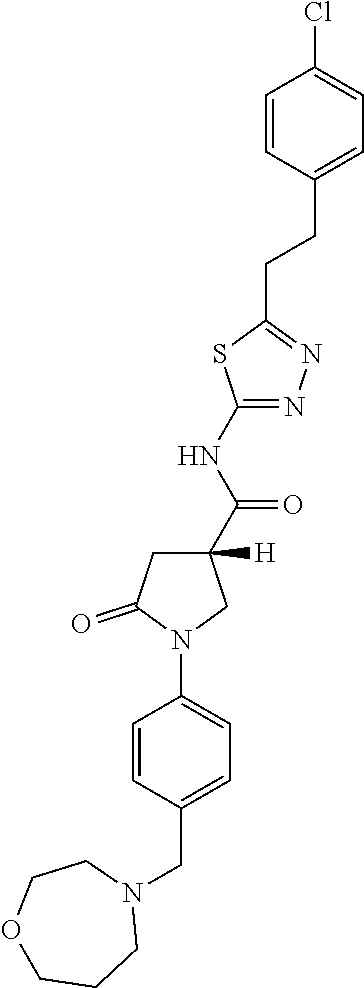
ClC1=CC=C(CCC2=NN=C(NC(C3([H])CC(=O)N(C4=CC=C(CN5CCOCCC5)C=C4)C3)=O)S2)C=C1
